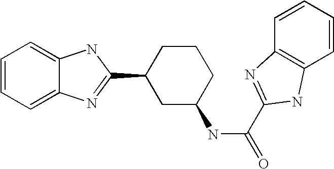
C1=CC=C2C(=C1)NC(C1CC(NC(=O)C3=NC4=C(N3)C=CC=C4)CCC1)=N2
